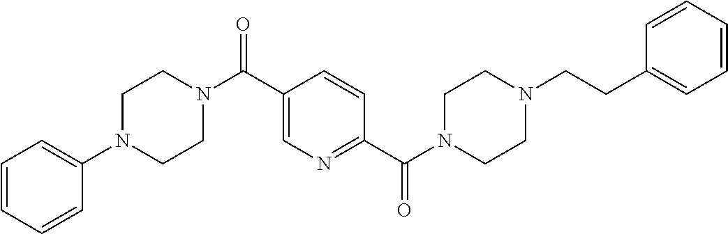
C1CN(C(C2=CN=C(C(N3CCN(CCC4=CC=CC=C4)CC3)=O)C=C2)=O)CCN1C1=CC=CC=C1
